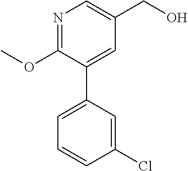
N1=C(OC)C(C2=CC=CC(Cl)=C2)=CC(CO)=C1
